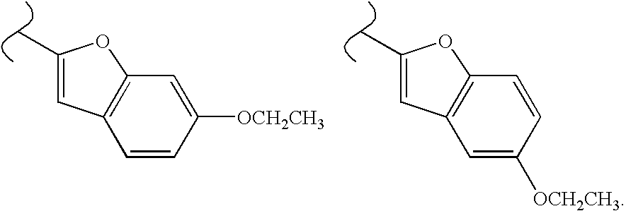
C1=C([OCH2CH3])C=CC2=C1OC(C)=C2.C1=CC([OCH2CH3])=CC2=C1OC(C)=C2
